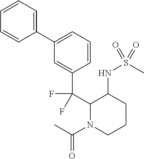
C1=CC=C(C2=CC=CC(C(C3N(C(C)=O)CCCC3NS(=O)(C)=O)(F)F)=C2)C=C1
